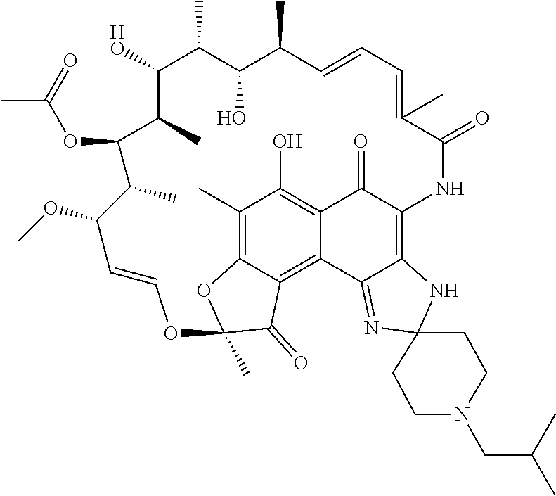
C1([HO])C(C)C(O)C(C)C=CC=C(C)C(=O)NC2=C3C(=NC4(N3)CCN(CC(C)C)CC4)C3=C4C(=C(C)C(O)=C3C2=O)OC(C)(C4=O)OC=CC(OC)C(C)C(OC(C)=O)C1C
